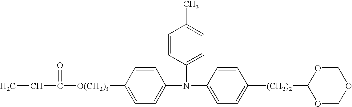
[O(CH2)3](C1=CC=C(N(C2=CC=C(C)C=C2)C2=CC=C([(CH2)2]C3OCOCO3)C=C2)C=C1)C(=O)CC
